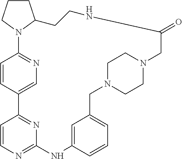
C1=CC2=CN=C1N1C(CCC1)CCNC(=O)CN1CCN(CC3=CC=CC(=C3)NC3=NC=CC2=N3)CC1
